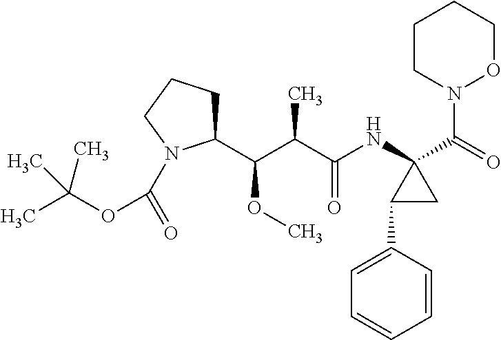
C1CN(C(=O)C2(NC(=O)C(C(OC)C3CCCN3C(=O)OC(C)(C)C)C)C(C3=CC=CC=C3)C2)OCC1
